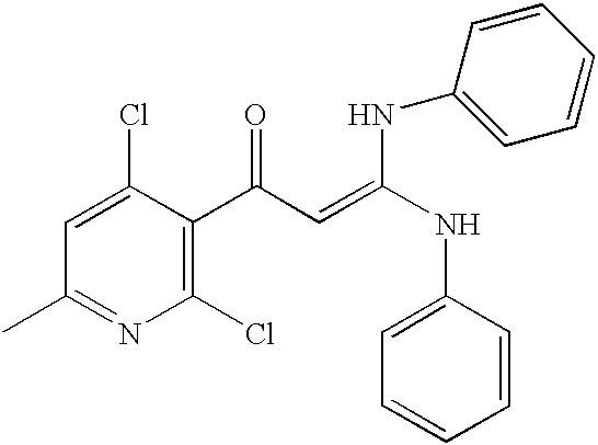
C1(Cl)=C(C(C=C(NC2=CC=CC=C2)NC2=CC=CC=C2)=O)C(Cl)=CC(C)=N1
